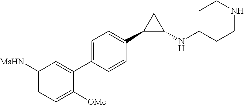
C1=CC(C2C(NC3CCNCC3)C2)=CC=C1C1=CC([MsHN])=CC=C1[OMe]
